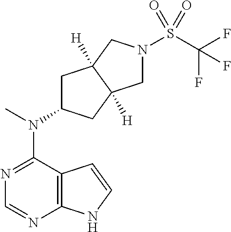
N1=C(N(C)C2CC3([H])C([H])(C2)CN(S(C(F)(F)F)(=O)=O)C3)C2=C(N=C1)NC=C2
